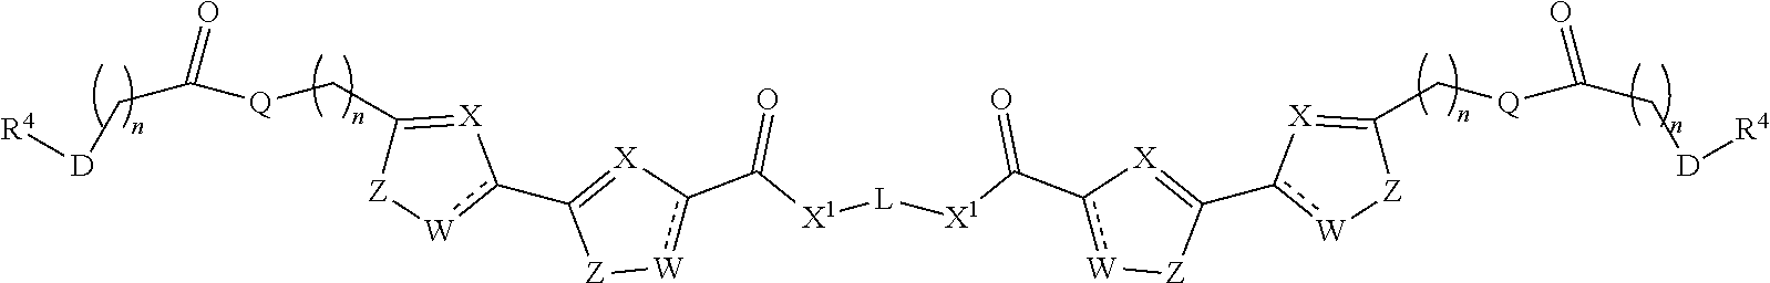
C(C([Q]CC1=[X]c(C2=[X]c(C([X1][L][X1]C(c3[W][Z]C(c4[W][Z]C(C[Q]C(C[D][R4])=O)=[X]4)=[X]3)=O)=O)[W][Z]2)[W][Z]1)=O)[D][R4]
